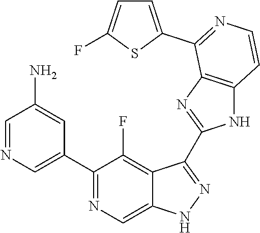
C1=NC=C(C2=NC=C3C(=C2F)C(C2=NC4=C(N2)C=CN=C4C2=CC=C(F)S2)=NN3)C=C1N
